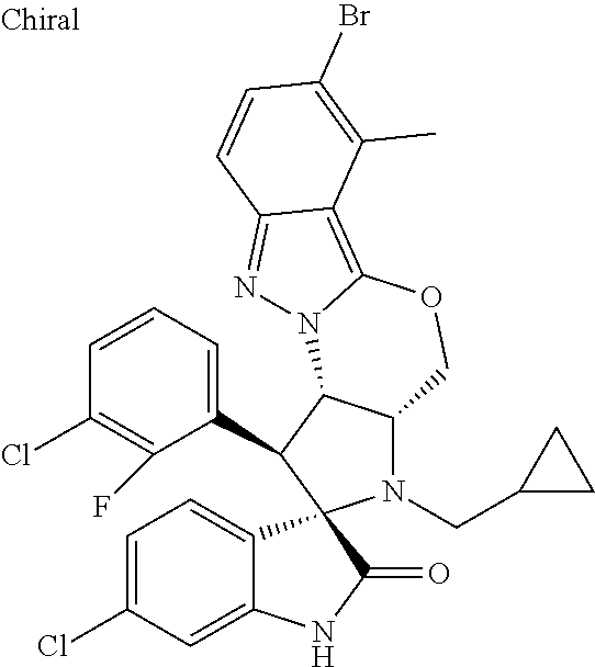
C1=CC=C(C2C3C(N(CC4CC4)C24C2=CC=C(Cl)C=C2NC4=O)COC2=C4C(=NN32)C=CC(Br)=C4C)C(F)=C1Cl
